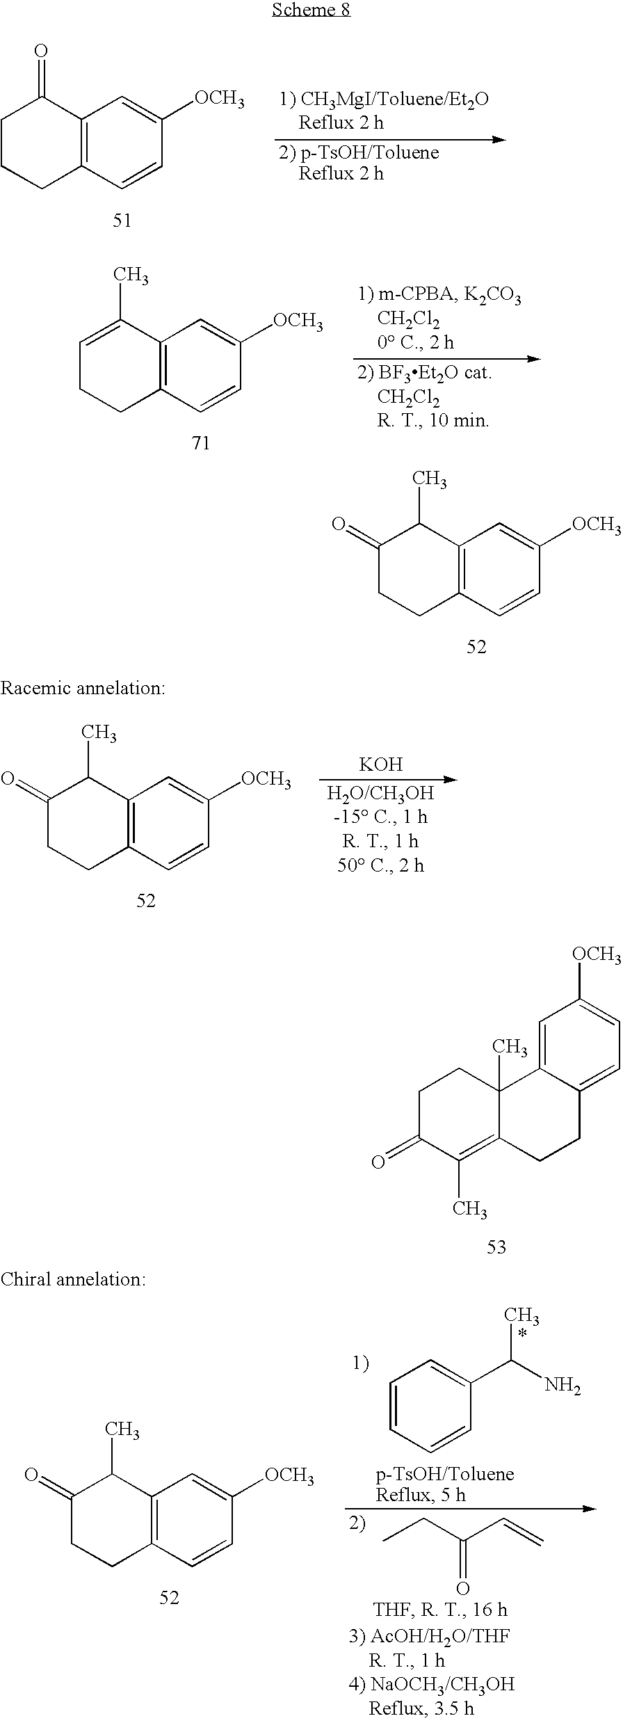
C12=C(C=CC([OCH3])=C1)CCC(=O)C2C.C12=C(C=CC([OCH3])=C1)CCCC2=O.C12=C(C=CC([OCH3])=C1)CCC=C2C.C12(C)C(=C(C)C(=O)CC1)CCC1=CC=C([OCH3])C=C21.C12=C(C=CC([OCH3])=C1)CCC(=O)C2C.[KOH].C12=C(C=CC([OCH3])=C1)CCC(=O)C2C.C1=CC=CC(C(N)C)=C1.CCC(C=C)=O
